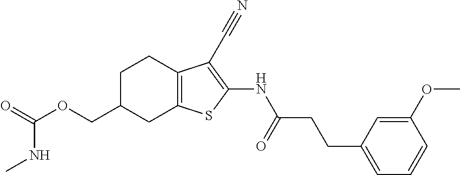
C(OCC1CC2=C(CC1)C(C#N)=C(NC(CCC1=CC=CC(OC)=C1)=O)S2)(=O)NC
